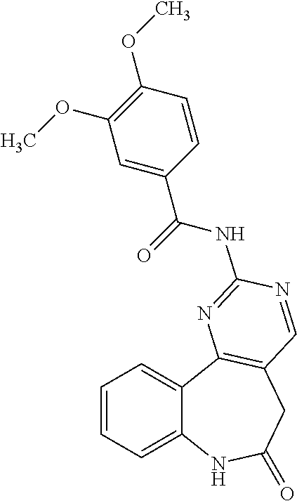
C12=CC=CC=C1C1=C(CC(=O)N2)C=NC(NC(C2=CC(OC)=C(OC)C=C2)=O)=N1
